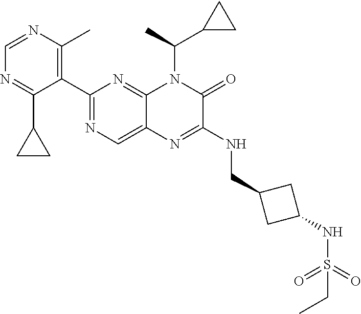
C1=NC(C)=C(C2=NC=C3C(=N2)N(C(C)C2CC2)C(=O)C(NCC2CC(NS(=O)(=O)CC)C2)=N3)C(C2CC2)=N1
